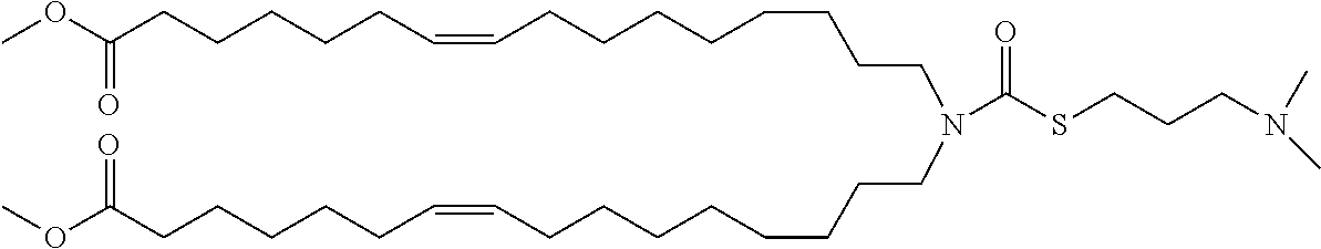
C(CCCCCC=CCCCCCCCCN(CCCCCCCCC=CCCCCCC(OC)=O)C(SCCCN(C)C)=O)(OC)=O
